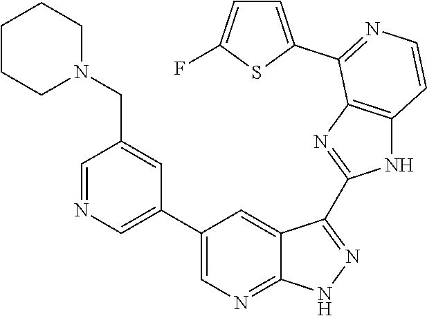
C1=NC=C(C2=CN=C3C(=C2)C(C2=NC4=C(N2)C=CN=C4C2=CC=C(F)S2)=NN3)C=C1CN1CCCCC1
